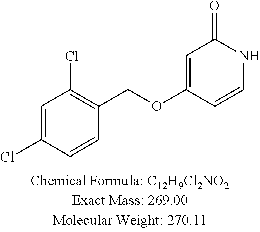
C1=C(Cl)C=CC(COC2=CC(=O)NC=C2)=C1Cl
